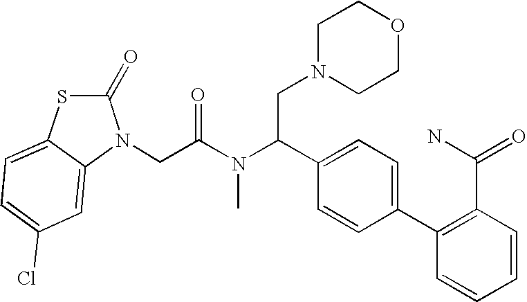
C1(=O)SC2=CC=C(Cl)C=C2N1CC(N(C(C1=CC=C(C2=C(C(N)=O)C=CC=C2)C=C1)CN1CCOCC1)C)=O
